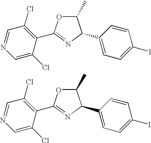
C1=C(Cl)C(C2=NC(C3=CC=C(I)C=C3)C(C)O2)=C(Cl)C=N1.C1=C(Cl)C(C2=NC(C3=CC=C(I)C=C3)C(C)O2)=C(Cl)C=N1
